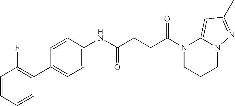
N1(C(CCC(NC2=CC=C(C3=C(F)C=CC=C3)C=C2)=O)=O)CCCN2C1=CC(C)=N2
